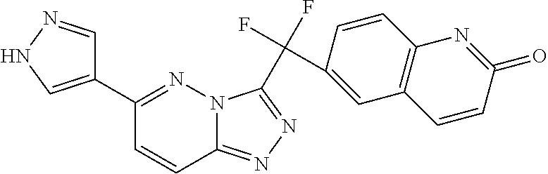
C1(C2=NN3C(=NN=C3C(C3=CC4=C(C=C3)N=C(=O)C=C4)(F)F)C=C2)=CNN=C1
